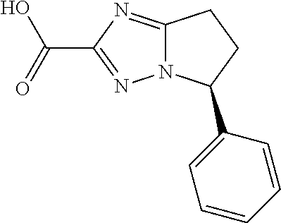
C12=NC(C(=O)O)=NN1C(C1=CC=CC=C1)CC2
